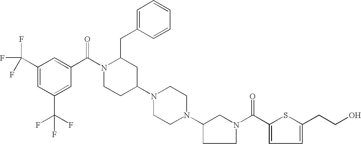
C1(C(F)(F)F)=CC(C(F)(F)F)=CC(C(N2CCC(N3CCN(C4CCN(C(C5=CC=C(CCO)S5)=O)C4)CC3)CC2CC2=CC=CC=C2)=O)=C1
